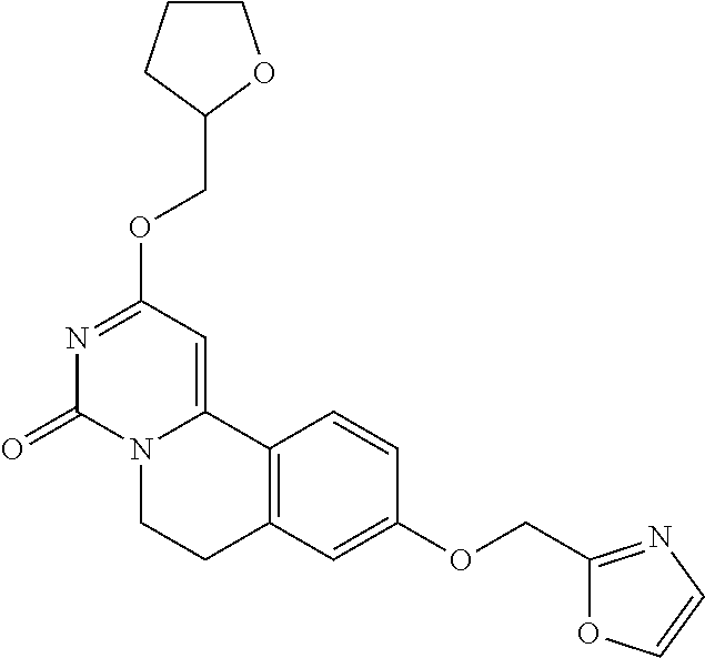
N1=C(OCC2OCCC2)C=C2N(C1=O)CCC1=C2C=CC(OCC2=NC=CO2)=C1
